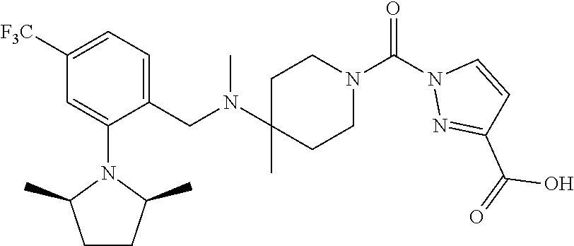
[F3C]C1=CC=C(CN(C2(C)CCN(C(N3N=C(C(=O)O)C=C3)=O)CC2)C)C(N2C(C)CCC2C)=C1
